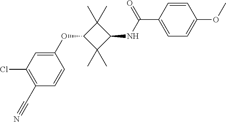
C1(Cl)=C(C#N)C=CC(OC2C(C)(C)C(NC(C3=CC=C(OC)C=C3)=O)C2(C)C)=C1
